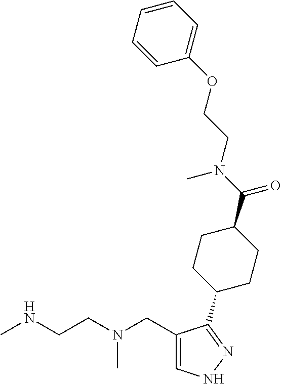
CNCCN(CC1=CNN=C1C1CCC(C(=O)N(C)CCOC2=CC=CC=C2)CC1)C
